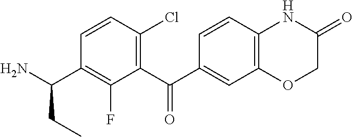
C1(C(C2=CC3=C(C=C2)NC(=O)CO3)=O)=C(Cl)C=CC(C(N)CC)=C1F
